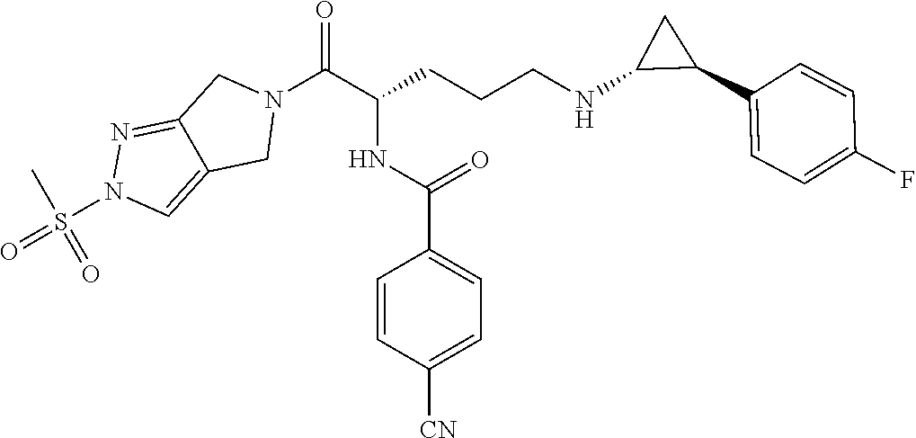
N1(C(C(CCCNC2C(C3=CC=C(F)C=C3)C2)NC(C2=CC=C([CN])C=C2)=O)=O)CC2=NN(S(=O)(C)=O)C=C2C1
